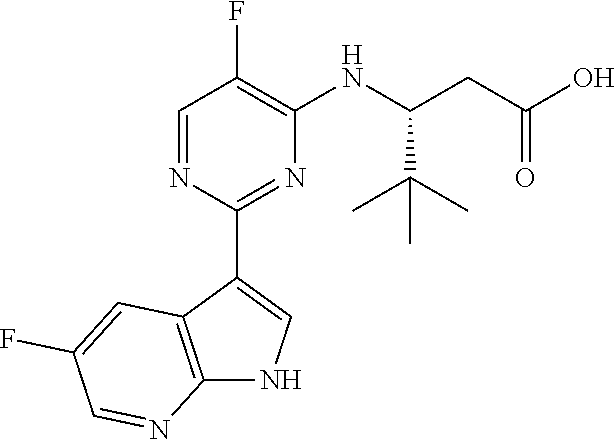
C1=NC(C2=CNC3=C2C=C(F)C=N3)=NC(NC(CC(=O)O)C(C)(C)C)=C1F
